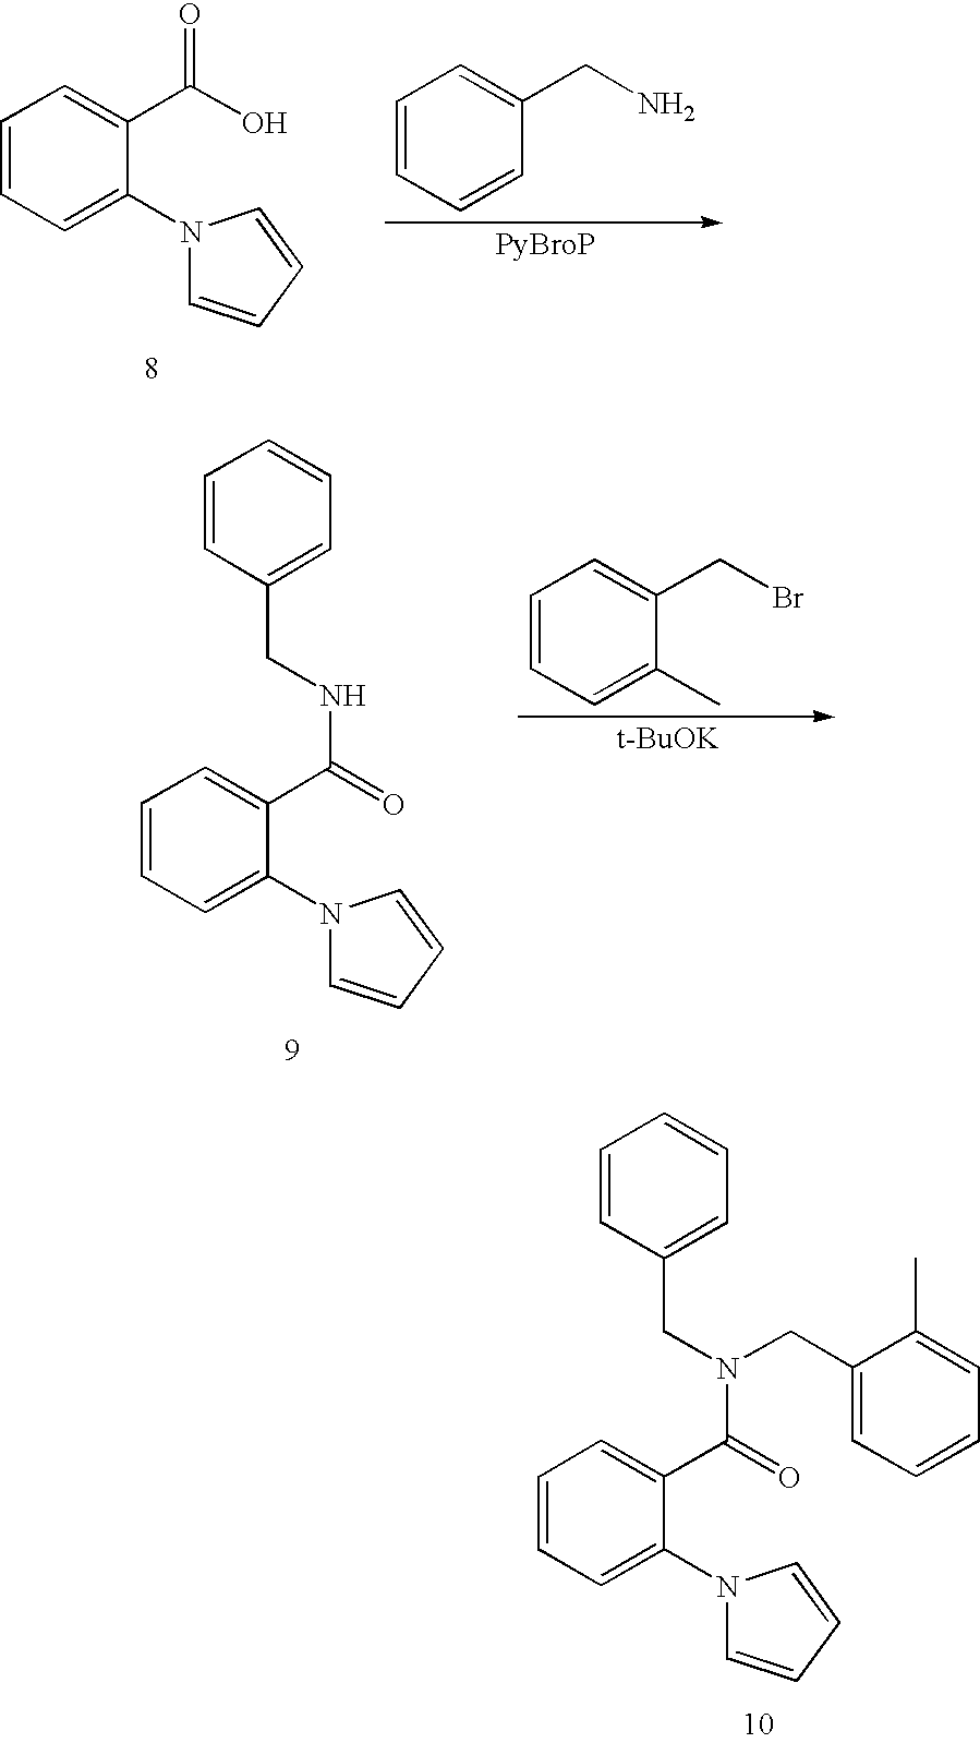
C1=CC=C(N2C=CC=C2)C(C(=O)N(CC2=CC=CC=C2)CC2=CC=CC=C2C)=C1.C1=CC=CC(CN)=C1.C1=CC=C(N2C=CC=C2)C(C(O)=O)=C1.C1=CC=C(N2C=CC=C2)C(C(=O)NCC2=CC=CC=C2)=C1.C1=CC=C(C)C(CBr)=C1.[t-BuOK]
